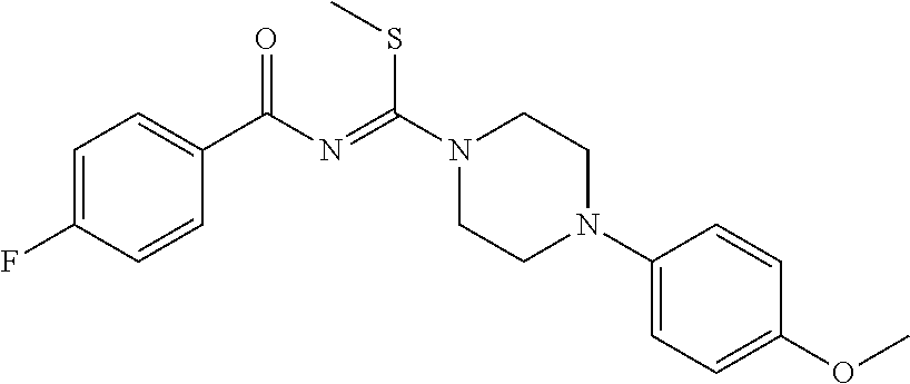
C1=C(F)C=CC(C(=O)N=C(N2CCN(C3=CC=C(OC)C=C3)CC2)SC)=C1
